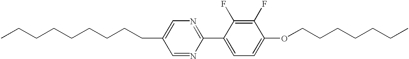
CCCCCCCCCC1=CN=C(C2=CC=C(OCCCCCCC)C(F)=C2F)N=C1
